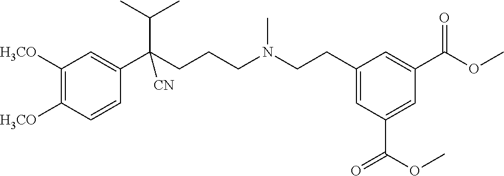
C1([H3CO])=C([H3CO])C=CC(C(CCCN(CCC2=CC(C(OC)=O)=CC(C(OC)=O)=C2)C)(C(C)C)[CN])=C1
